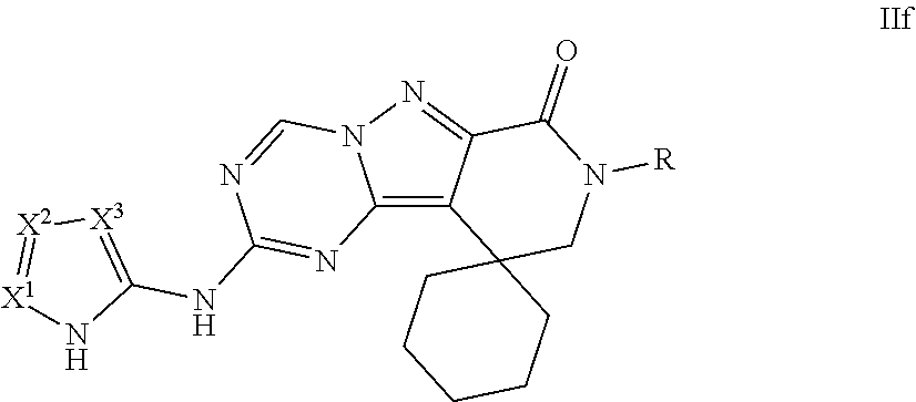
C12=C3C(=NN1C=NC(NC1=[X3][X2]=[X1]N1)=N2)C(=O)N([R])CC31CCCCC1
